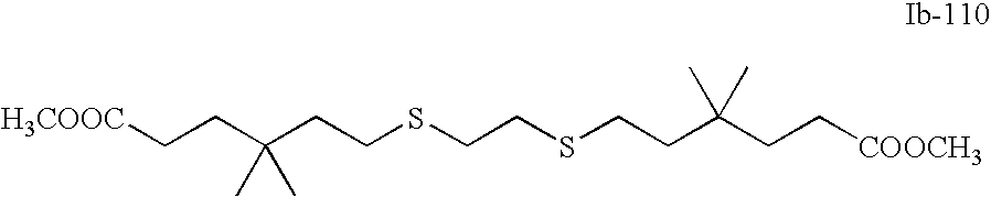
C(CC(CCSCCSCCC(CC[COOCH3])(C)C)(C)C)[H3COOC]
